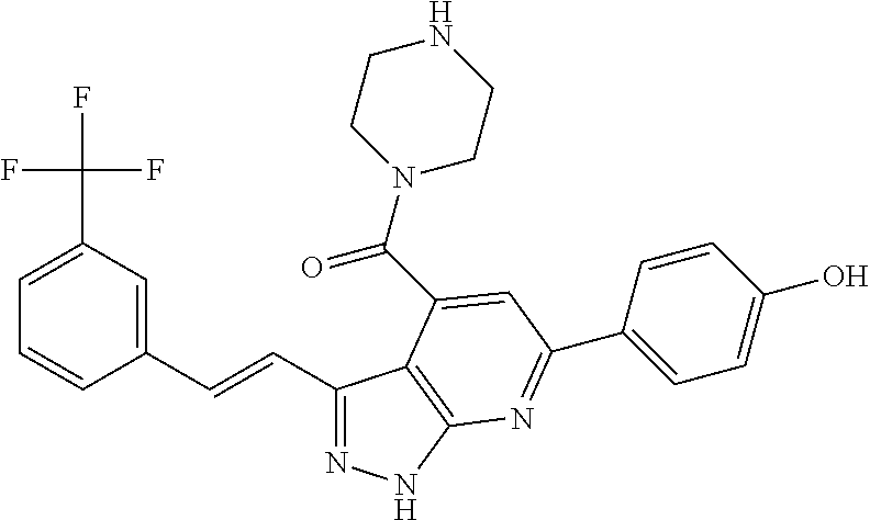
C1(C=CC2=CC(C(F)(F)F)=CC=C2)=NNC2=C1C(C(N1CCNCC1)=O)=CC(C1=CC=C(O)C=C1)=N2
